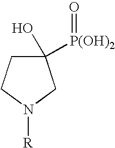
C1(O)([P(OH)2]=O)CCN([R])C1
